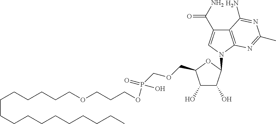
C1(O)C(O)C(N2C=C(C(N)=O)C3=C2N=C(C)N=C3N)OC1COCP(=O)(O)OCCCOCCCCCCCCCCCCCCCC
